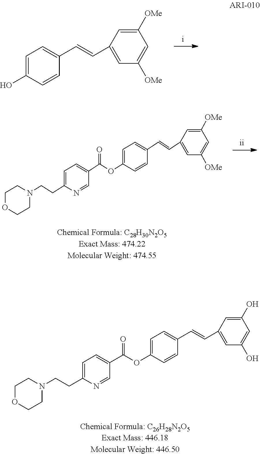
C1(CCN2CCOCC2)=CC=C(C(OC2=CC=C(C=CC3=CC(O)=CC(O)=C3)C=C2)=O)C=N1.C1(C=CC2=CC=C(O)C=C2)=CC([OMe])=CC([OMe])=C1.C1(CCN2CCOCC2)=CC=C(C(OC2=CC=C(C=CC3=CC([OMe])=CC([OMe])=C3)C=C2)=O)C=N1
